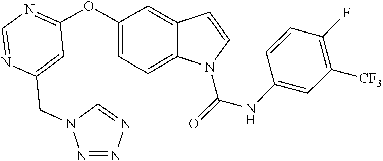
C1=C(CN2N=NN=C2)N=CN=C1OC1=CC=C2C(=C1)C=CN2C(=O)NC1=CC([CF3])=C(F)C=C1
